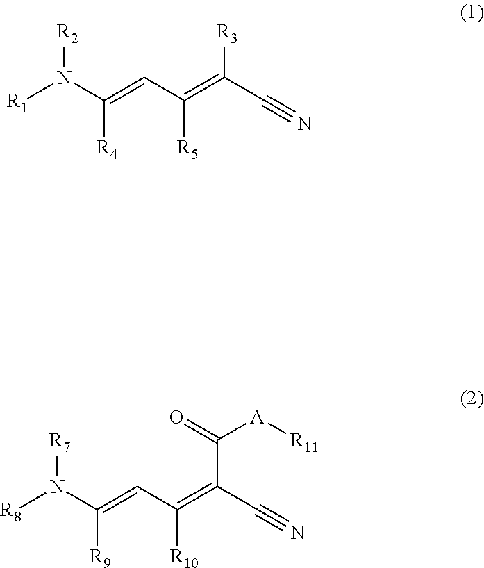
[R1]N(C(=CC(=C(C#N)[R3])[R5])[R4])[R2].[R8]N(C(=CC(=C(C#N)C(=O)[A][R11])[R10])[R9])[R7]
